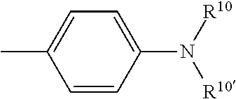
C1(C)=CC=C(N([R10])[R10])C=C1
